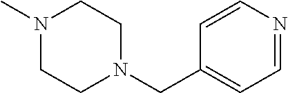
C1=NC=CC(CN2CCN(C)CC2)=C1
